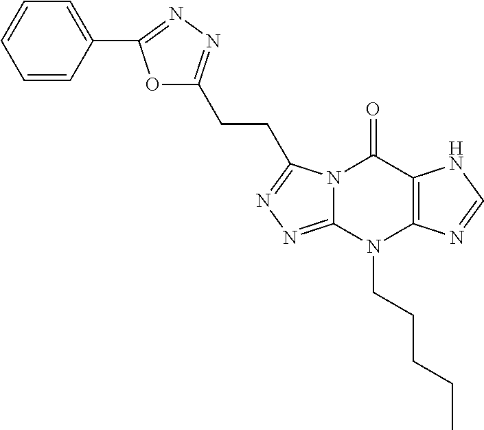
N12C(=NN=C1CCC1=NN=C(C3=CC=CC=C3)O1)N(CCCCC)C1=C(C2=O)NC=N1
